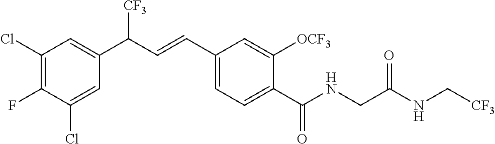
C1(Cl)=C(F)C(Cl)=CC(C([CF3])C=CC2=CC=C(C(NCC(NC[CF3])=O)=O)C([OCF3])=C2)=C1
